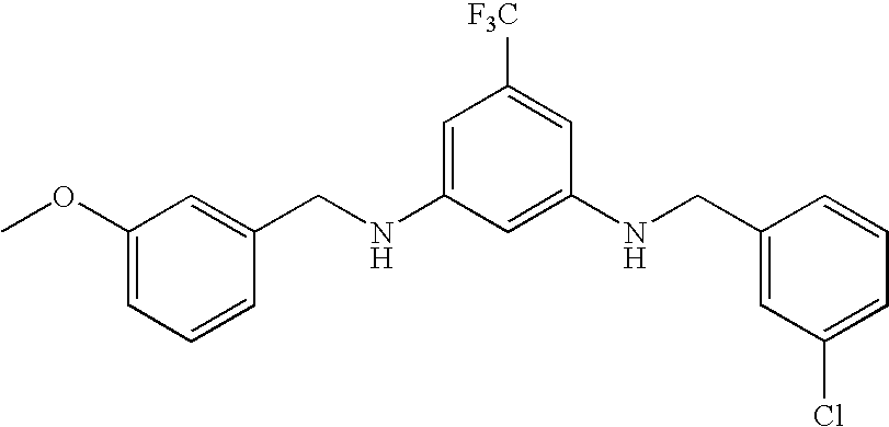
C1(OC)=CC=CC(CNC2=CC([F3C])=CC(NCC3=CC(Cl)=CC=C3)=C2)=C1
